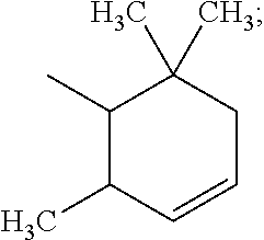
C1(C)C(C)C=CCC1(C)C
